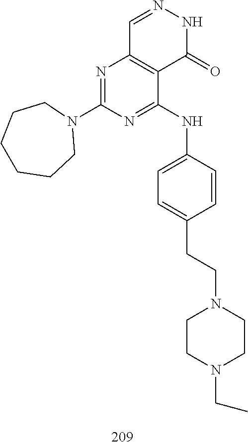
C1=NNC(=O)C2=C1N=C(N1CCCCCC1)N=C2NC1=CC=C(CCN2CCN(CC)CC2)C=C1
